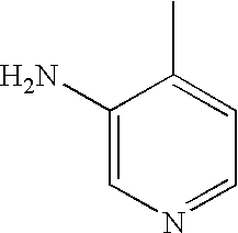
C1(N)=CN=CC=C1C
